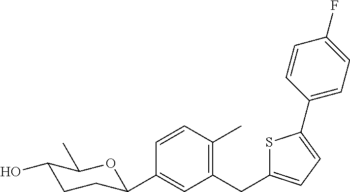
C1(CC2=CC=C(C3=CC=C(F)C=C3)S2)=C(C)C=CC(C2CCC(O)C(C)O2)=C1
